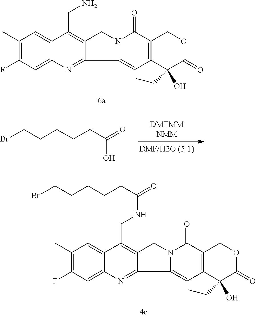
C1(CC)(O)C2=C(C(=O)N3C(=C2)C2=NC4=CC(F)=C(C)C=C4C(CN)=C2C3)COC1=O.C1(CC)(O)C2=C(C(=O)N3C(=C2)C2=NC4=CC(F)=C(C)C=C4C(CNC(=O)CCCCCBr)=C2C3)COC1=O.[DMTMMNMM].BrCCCCCC(=O)O
